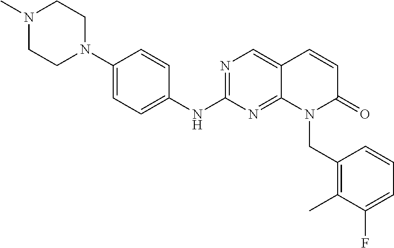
C1(N2CCN(C)CC2)=CC=C(NC2=NC=C3C(=N2)N(CC2=C(C)C(F)=CC=C2)C(=O)C=C3)C=C1
